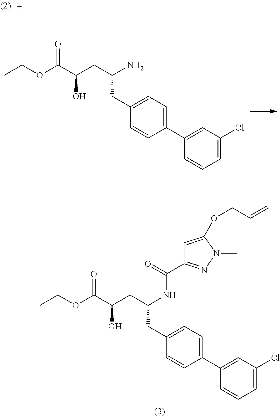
O=C(C(CC(N)CC1=CC=C(C2=CC(Cl)=CC=C2)C=C1)O)OCC.O=C(C(CC(NC(C1=NN(C)C(OCC=C)=C1)=O)CC1=CC=C(C2=CC(Cl)=CC=C2)C=C1)O)OCC
